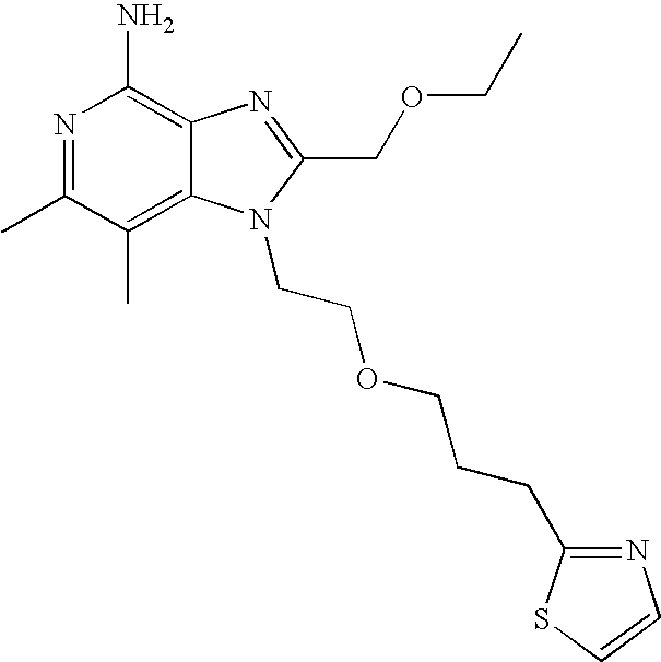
N1=C(C)C(C)=C2C(=C1N)N=C(COCC)N2CCOCCCC1=NC=CS1
